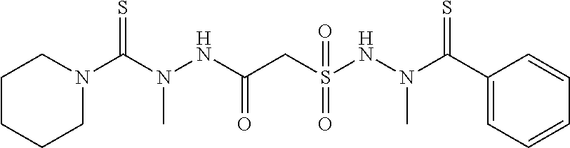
C1N(C(N(NC(CS(NN(C(C2=CC=CC=C2)=S)C)(=O)=O)=O)C)=S)CCCC1
